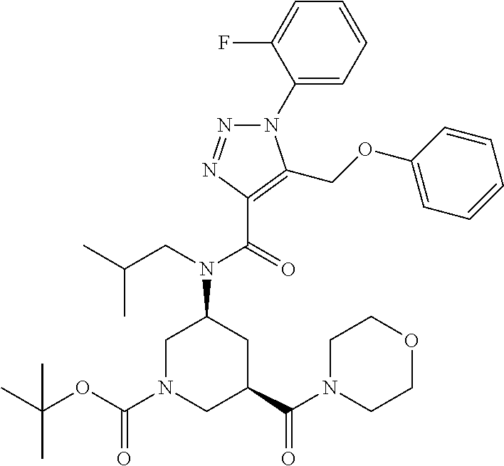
N1(C2=CC=CC=C2F)N=NC(C(=O)N(CC(C)C)C2CN(C(OC(C)(C)C)=O)CC(C(N3CCOCC3)=O)C2)=C1COC1=CC=CC=C1
